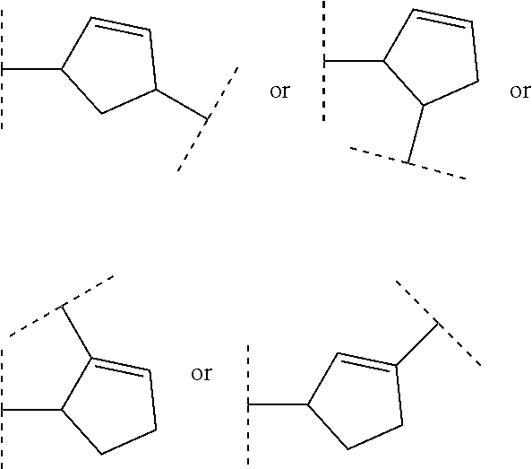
C(C)(C)C1C=CC(C(C)C)C1.C(C)(C)C1C=CCC1C(C)C.C(C)(C)C1C(C(C)C)=CCC1.C(C)(C)C1C=C(C(C)C)CC1
